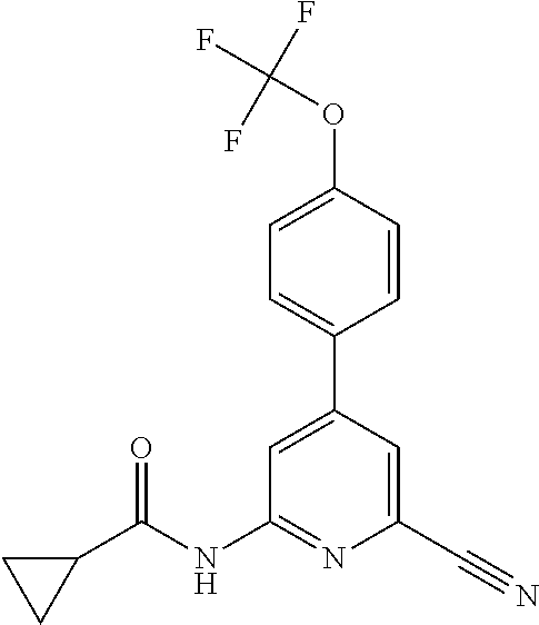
C1=C(C2=CC=C(OC(F)(F)F)C=C2)C=C(C#N)N=C1NC(C1CC1)=O
